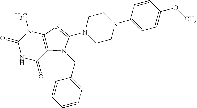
N1C(=O)C2=C(N(C)C1=O)N=C(N1CCN(C3=CC=C(OC)C=C3)CC1)N2CC1=CC=CC=C1
